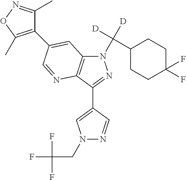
N1(CC(F)(F)F)N=CC(C2=NN(C([D])([D])C3CCC(F)(F)CC3)C3=C2N=CC(C2=C(C)ON=C2C)=C3)=C1
